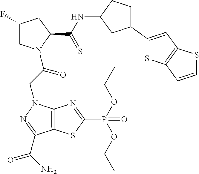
C1(F)CN(C(CN2C3=C(C(C(N)=O)=N2)SC(P(=O)(OCC)OCC)=N3)=O)C(C(=S)NC2CCC(C3=CC4=C(S3)C=CS4)C2)C1
